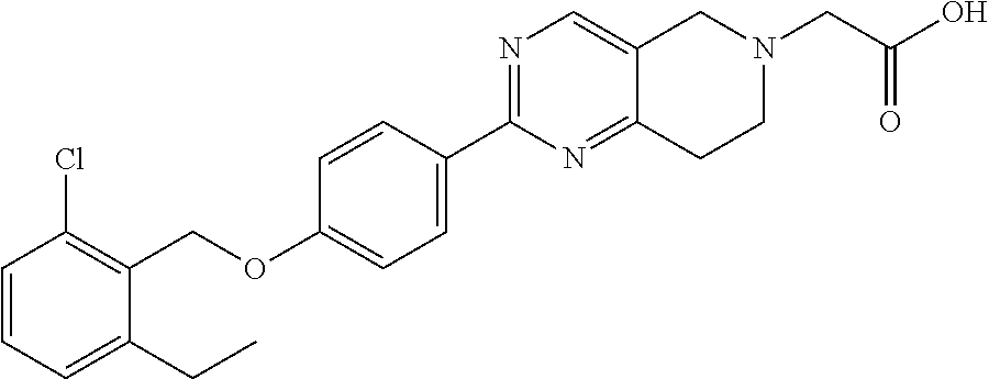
C1=CC=C(CC)C(COC2=CC=C(C3=NC=C4C(=N3)CCN(CC(O)=O)C4)C=C2)=C1Cl
